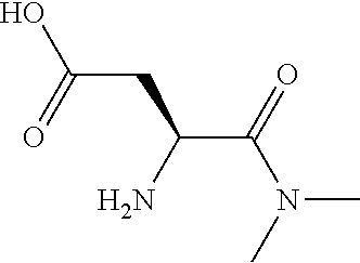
CN(C)C(C(CC(O)=O)N)=O
